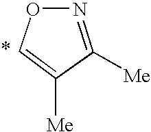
O1C=C([Me])C([Me])=N1
